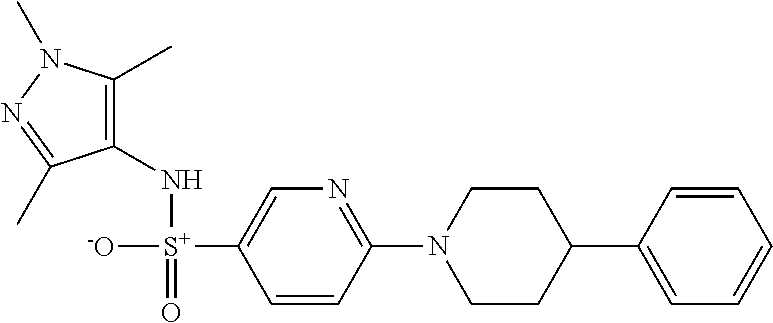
C1(N[S+]([-O])(=O)C2=CN=C(N3CCC(C4=CC=CC=C4)CC3)C=C2)=C(C)N(C)N=C1C
